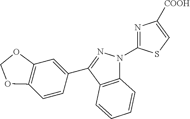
C12=C(C(C3=CC4=C(C=C3)OCO4)=NN1C1=NC([COOH])=CS1)C=CC=C2
